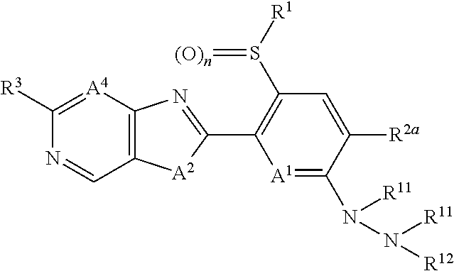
[A1]1=C(N([R11])N([R12])[R11])C([R2a])=CC(S([R1])=[(O)n])=C1C1=NC2=C([A2]1)C=NC([R3])=[A4]2
